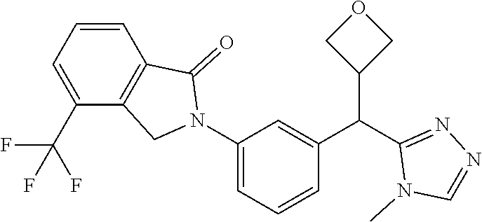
C1(N2C(=O)C3=C(C2)C(C(F)(F)F)=CC=C3)=CC=CC(C(C2=NN=CN2C)C2COC2)=C1
